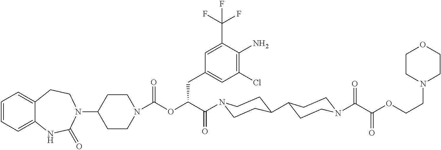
C1(N2CCC3=CC=CC=C3NC2=O)CCN(C(OC(C(=O)N2CCC(C3CCN(C(C(OCCN4CCOCC4)=O)=O)CC3)CC2)CC2=CC(Cl)=C(N)C(C(F)(F)F)=C2)=O)CC1
